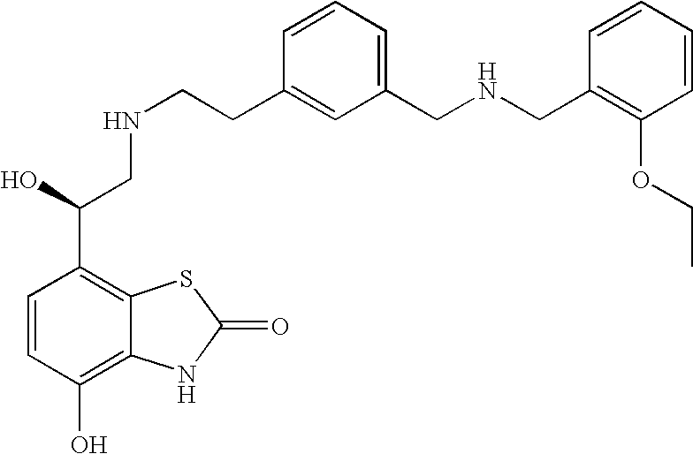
C1=CC(O)=C2C(=C1C(CNCCC1=CC(CNCC3=C(OCC)C=CC=C3)=CC=C1)O)SC(=O)N2
